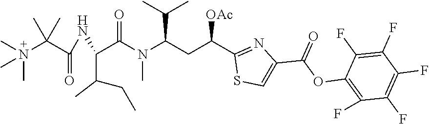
N(C)(C(C(=O)NC(C(CC)C)C(N(C)C(CC(C1=NC(C(OC2=C(F)C(F)=C(F)C(F)=C2F)=O)=CS1)[OAc])C(C)C)=O)(C)C)(C)C
